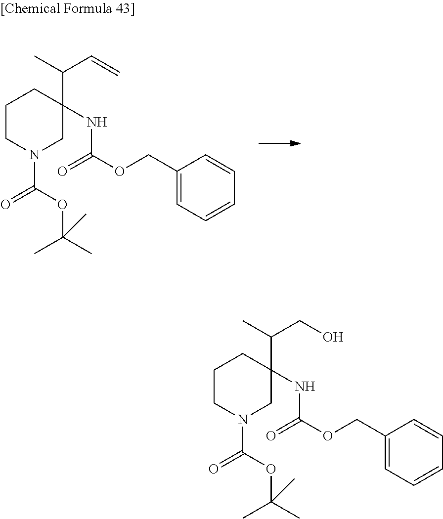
C1CN(C(OC(C)(C)C)=O)CC(C(C)C=C)(NC(OCC2=CC=CC=C2)=O)C1.C1CN(C(OC(C)(C)C)=O)CC(C(C)CO)(NC(OCC2=CC=CC=C2)=O)C1
